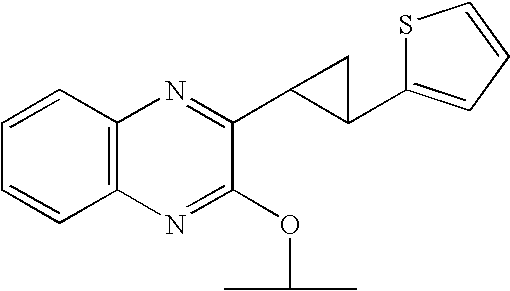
C12=C(N=C(OC(C)C)C(C3C(C4=CC=CS4)C3)=N1)C=CC=C2
